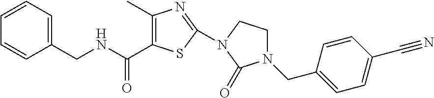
C(NCC1=CC=CC=C1)(=O)C1=C(C)N=C(N2CCN(CC3=CC=C(C#N)C=C3)C2=O)S1
